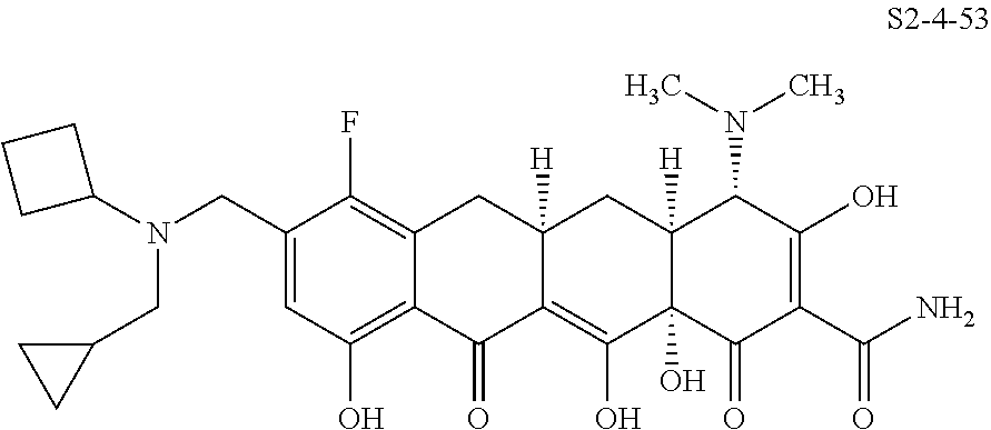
C1(CN(C2CCC2)CC2CC2)=CC(O)=C2C(=C1F)CC1([H])C(=C(O)C3(O)C([H])(C1)C(N(C)C)C(O)=C(C(=O)N)C3=O)C2=O
